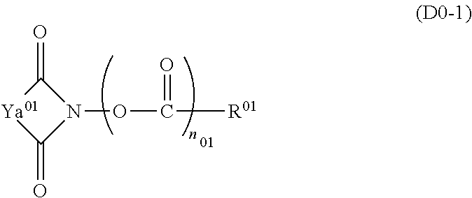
N1(OC([R01])=O)C(=O)[Ya01]C1=O
